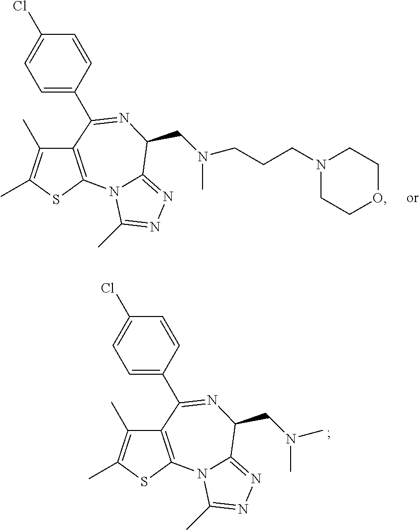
C12=C(SC(C)=C1C)N1C(=NN=C1C)C(CN(CCCN1CCOCC1)C)N=C2C1=CC=C(Cl)C=C1.C12=C(SC(C)=C1C)N1C(=NN=C1C)C(CN(C)C)N=C2C1=CC=C(Cl)C=C1
